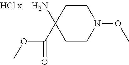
C1CN(OC)CCC1(C(OC)=O)N
